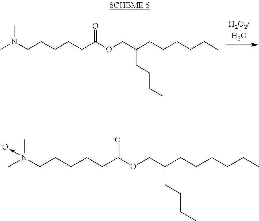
CN(CCCCCC(OCC(CCCCCC)CCCC)=O)(C)->O.CN(CCCCCC(OCC(CCCCCC)CCCC)=O)C
